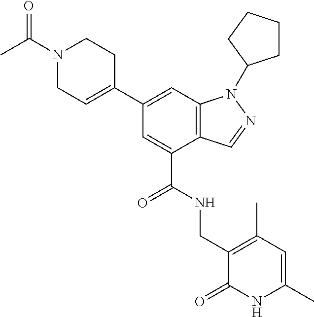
C1(C2=CCN(C(C)=O)CC2)=CC2=C(C(C(NCC3=C(C)C=C(C)NC3=O)=O)=C1)C=NN2C1CCCC1
